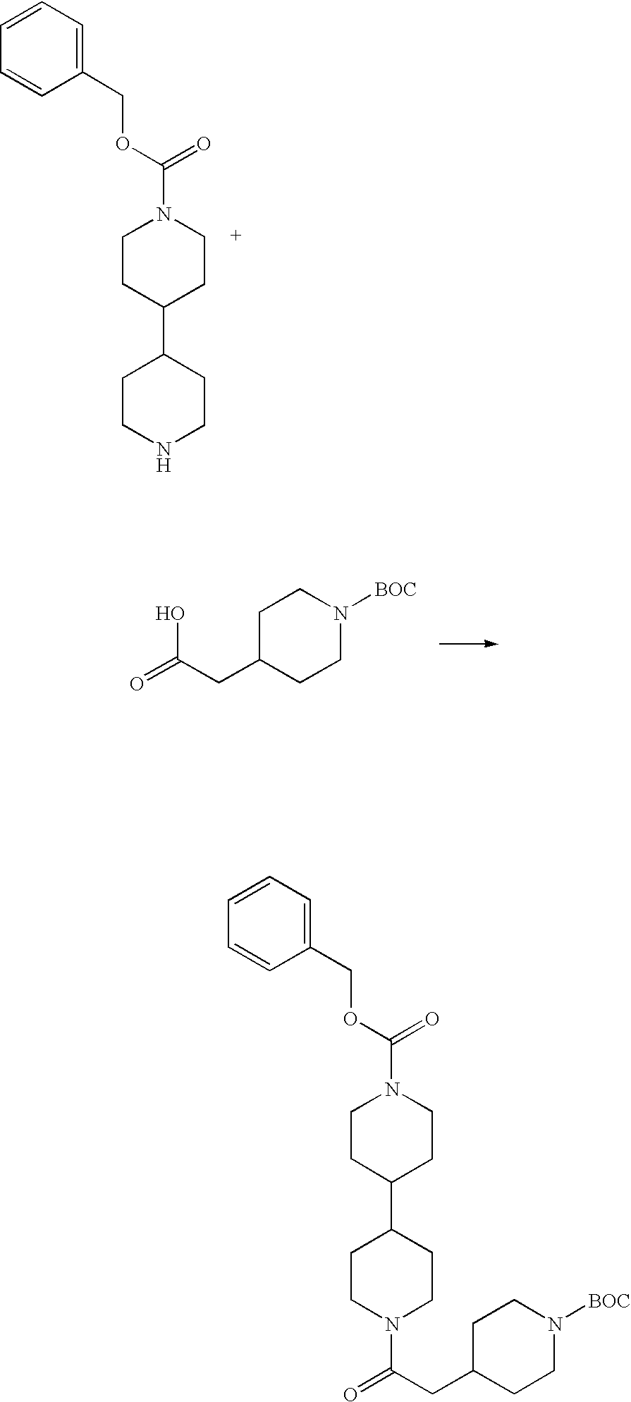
C1=CC=CC(COC(N2CCC(C3CCNCC3)CC2)=O)=C1.O=C(O)CC1CCN([BOC])CC1.C1=CC=CC(COC(N2CCC(C3CCN(C(=O)CC4CCN([BOC])CC4)CC3)CC2)=O)=C1
